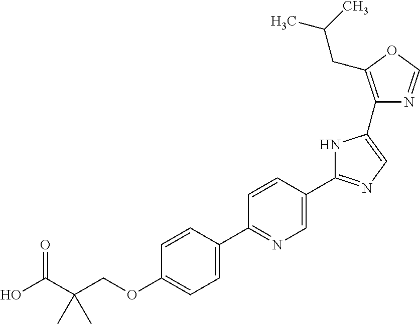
OC(C(COC1=CC=C(C2=NC=C(C3=NC=C(C4=C(CC(C)C)OC=N4)N3)C=C2)C=C1)(C)C)=O
